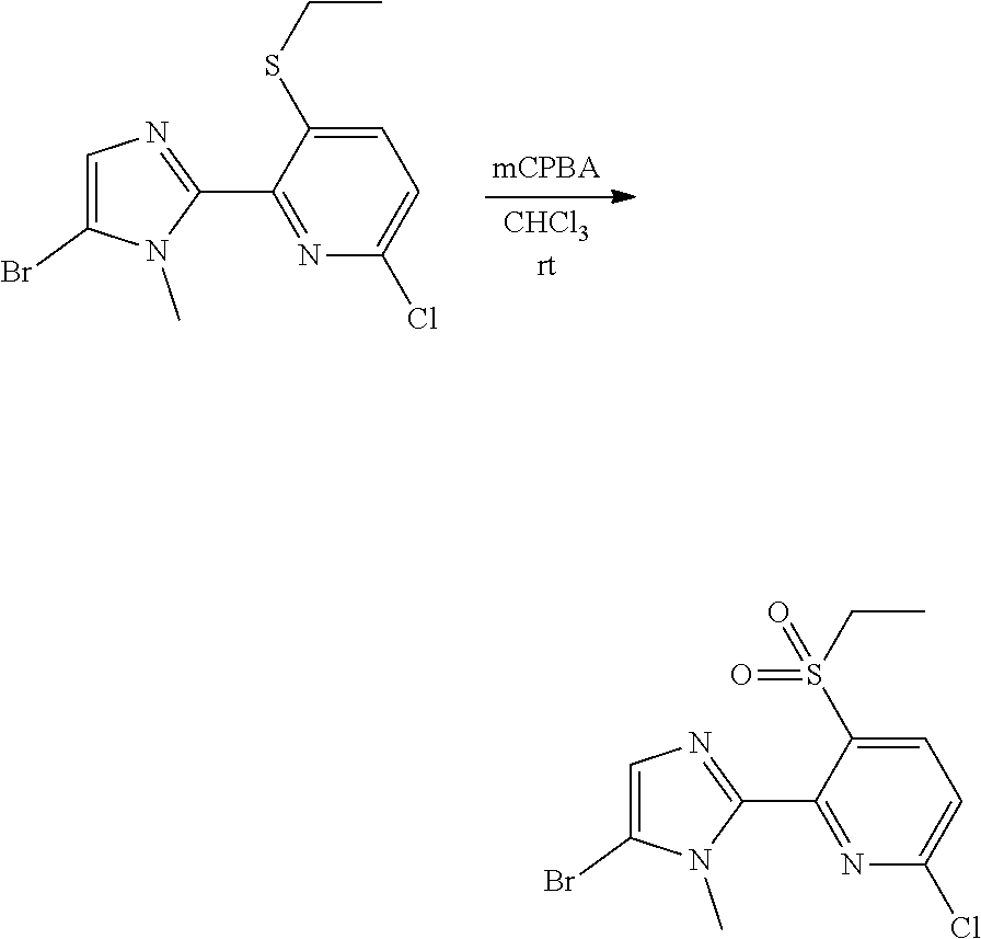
C1=C(SCC)C(C2=NC=C(Br)N2C)=NC(Cl)=C1.C1=C(S(CC)(=O)=O)C(C2=NC=C(Br)N2C)=NC(Cl)=C1
